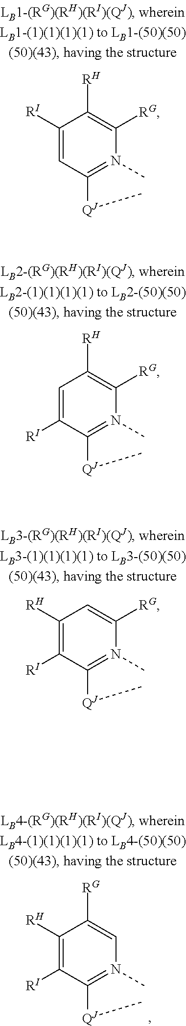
C1([RI])=CC([QJ]C)=N(C)C([RG])=C1[RH].C1=C([RI])C([QJ]C)=N(C)C([RG])=C1[RH].C1([RH])=C([RI])C([QJ]C)=N(C)C([RG])=C1.C1([RH])=C([RI])C([QJ]C)=N(C)C=C1[RG]
